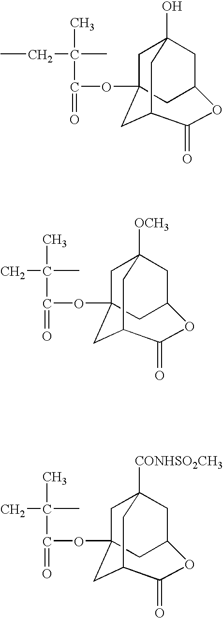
CCC(C)(C)C(=O)OC12CC3(O)CC(C1)OC(=O)C(C2)C3.CC(C)(C)C(=O)OC12CC3([OCH3])CC(C1)OC(=O)C(C2)C3.CC(C)(C)C(=O)OC12CC3([CONHSO2CH3])CC(C1)OC(=O)C(C2)C3
